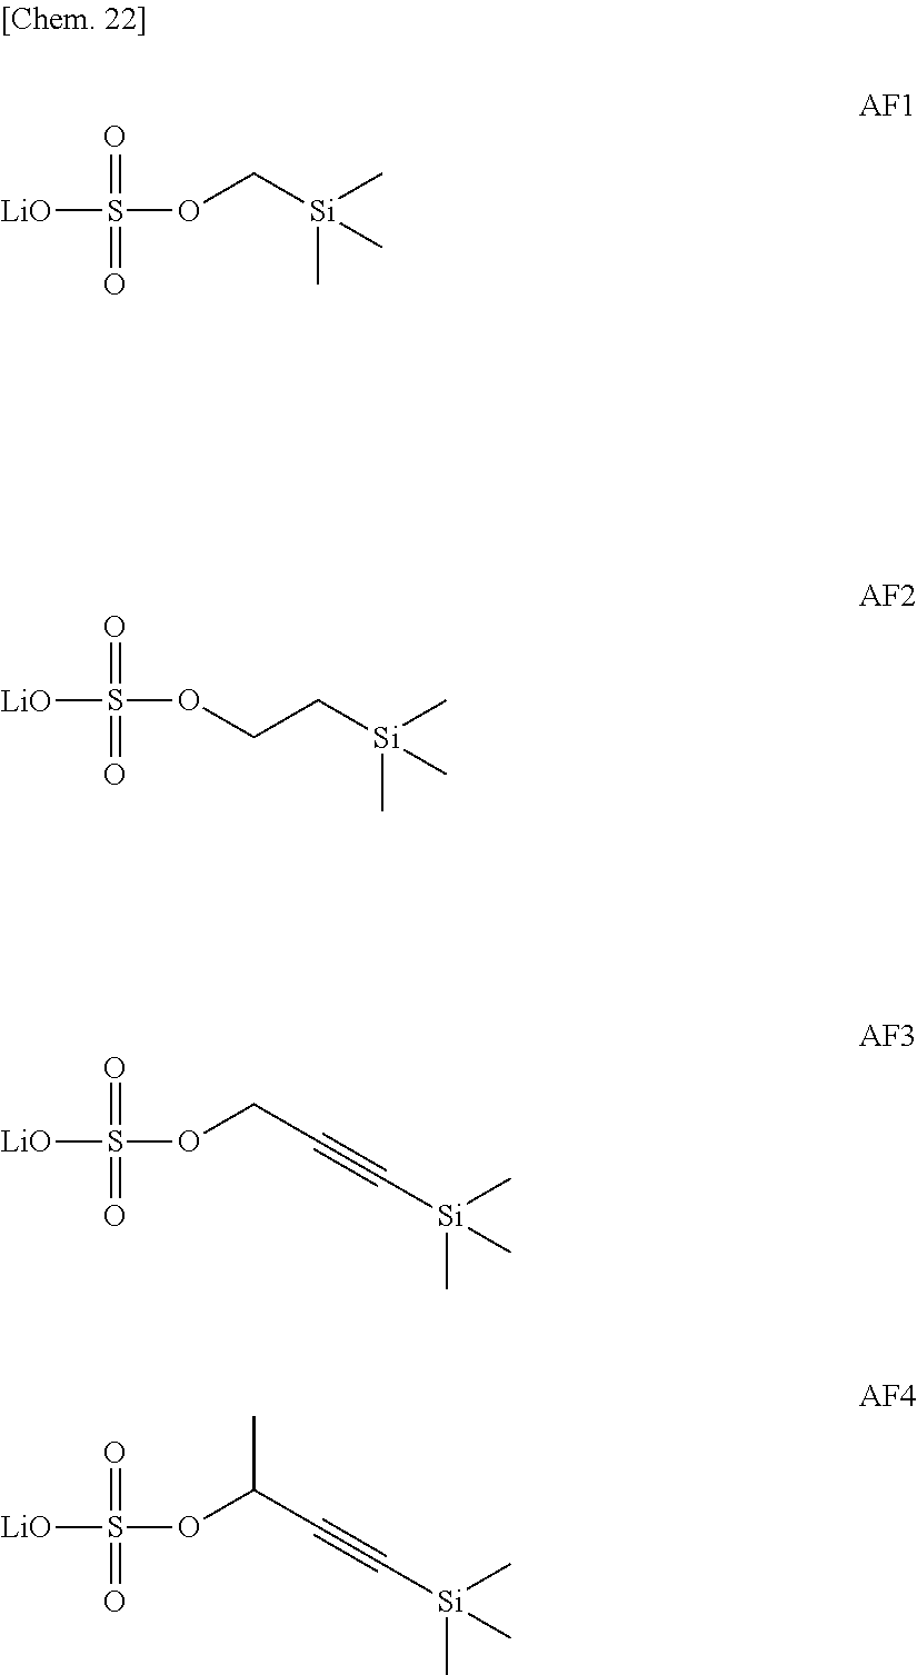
[LiO]S(OC[Si](C)(C)C)(=O)=O.[LiO]S(OCC[Si](C)(C)C)(=O)=O.[LiO]S(OCC#C[Si](C)(C)C)(=O)=O.[LiO]S(OC(C#C[Si](C)(C)C)C)(=O)=O
